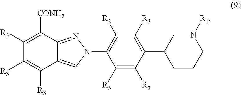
C1([R3])=C([CONH2])C2=NN(C3=C([R3])C([R3])=C(C4CCCN([R1])C4)C([R3])=C3[R3])C=C2C([R3])=C1[R3]
